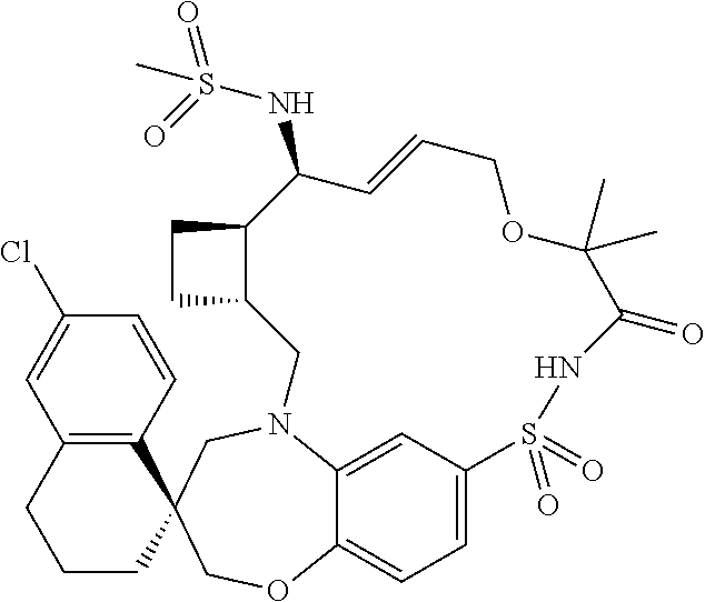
C1CCC2(C3=C1C=C(Cl)C=C3)COC1=CC=C3C=C1N(C2)CC1C(CC1)C(NS(C)(=O)=O)C=CCOC(C)(C)C(=O)NS3(=O)=O
